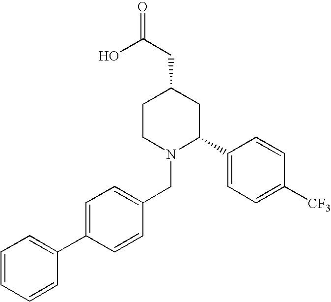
C1=C(C2=CC=CC=C2)C=CC(CN2C(C3=CC=C([CF3])C=C3)CC(CC(=O)O)CC2)=C1
